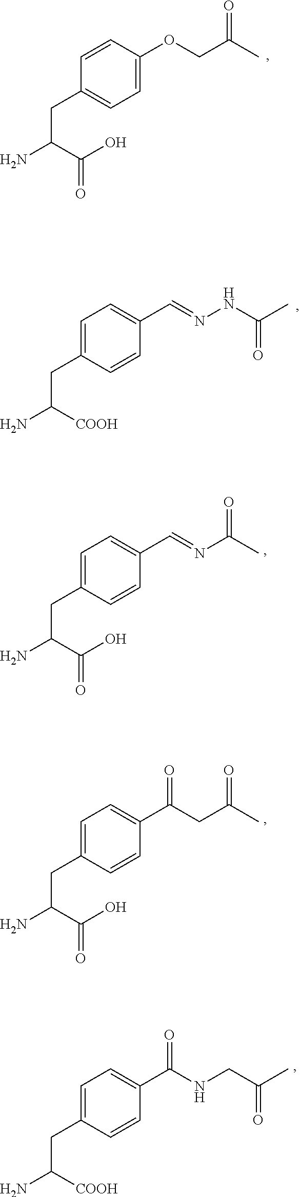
C1=CC(OCC(C)=O)=CC=C1CC(C(O)=O)N.C1=C(CC([COOH])N)C=CC(C=NNC(=O)C)=C1.C1=C(CC(C(=O)O)N)C=CC(C=NC(C)=O)=C1.C1=C(CC(C(=O)O)N)C=CC(C(CC(C)=O)=O)=C1.C1=C(CC([COOH])N)C=CC(C(NCC(=O)C)=O)=C1
